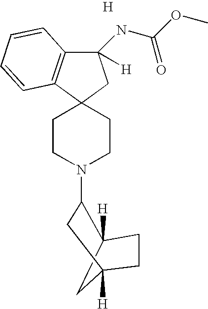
C12([H])CC([H])(CC1N1CCC3(CC1)C1=C(C([H])(NC(OC)=O)C3)C=CC=C1)CC2.[H]
